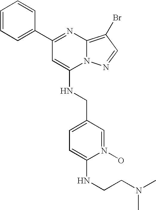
C1=CC=C(C2=NC3=C(Br)C=NN3C(NCC3=CC=C(NCCN(C)C)N(O)=C3)=C2)C=C1
